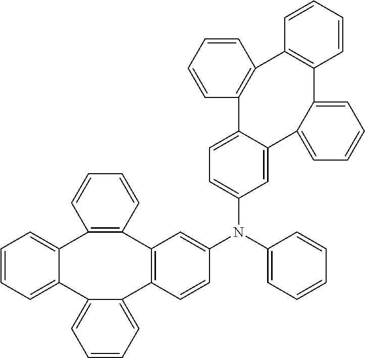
C12=C(C=CC=C1)C1=C(C=CC(N(C3=CC=CC=C3)C3=CC=C4C5=C(C6=C(C=CC=C6)C6=CC=CC=C6C4=C3)C=CC=C5)=C1)C1=CC=CC=C1C1=CC=CC=C21
